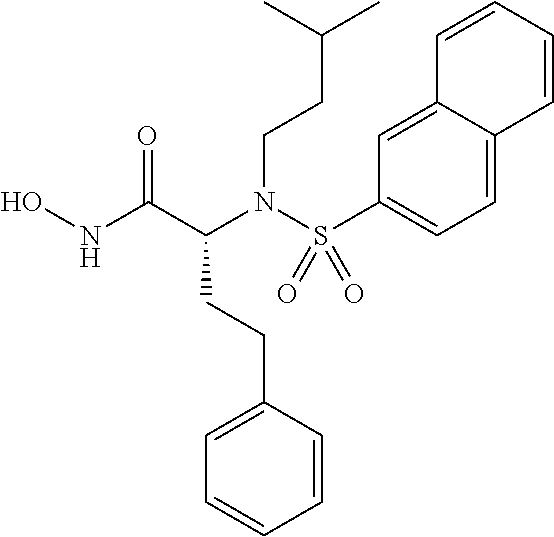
S(N(C(C(NO)=O)CCC1=CC=CC=C1)CCC(C)C)(C1=CC=C2C(=C1)C=CC=C2)(=O)=O
